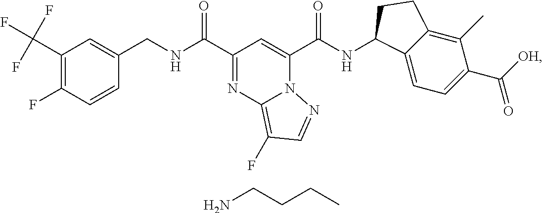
C1(C(F)(F)F)=C(F)C=CC(CNC(=O)C2=NC3=C(F)C=NN3C(C(NC3C4=CC=C(C([OH])=O)C(C)=C4CC3)=O)=C2)=C1.NCCCC
